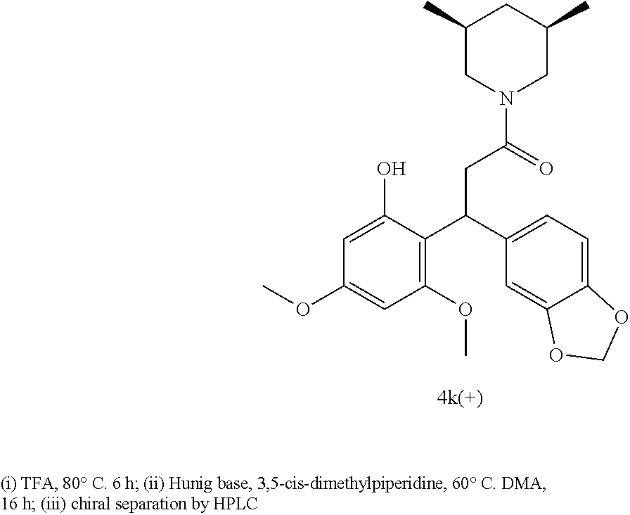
C1(C(CC(=O)N2CC(C)CC(C)C2)C2=C(OC)C=C(OC)C=C2O)=CC=C2C(=C1)OCO2
